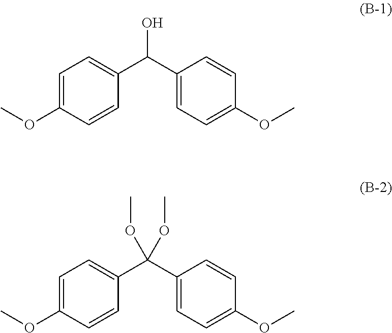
C1=C(OC)C=CC(C(C2=CC=C(OC)C=C2)O)=C1.C1=C(OC)C=CC(C(C2=CC=C(OC)C=C2)(OC)OC)=C1
